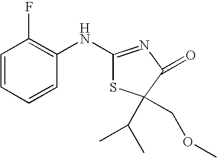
C1=CC=CC(NC2=NC(=O)C(C(C)C)(COC)S2)=C1F
